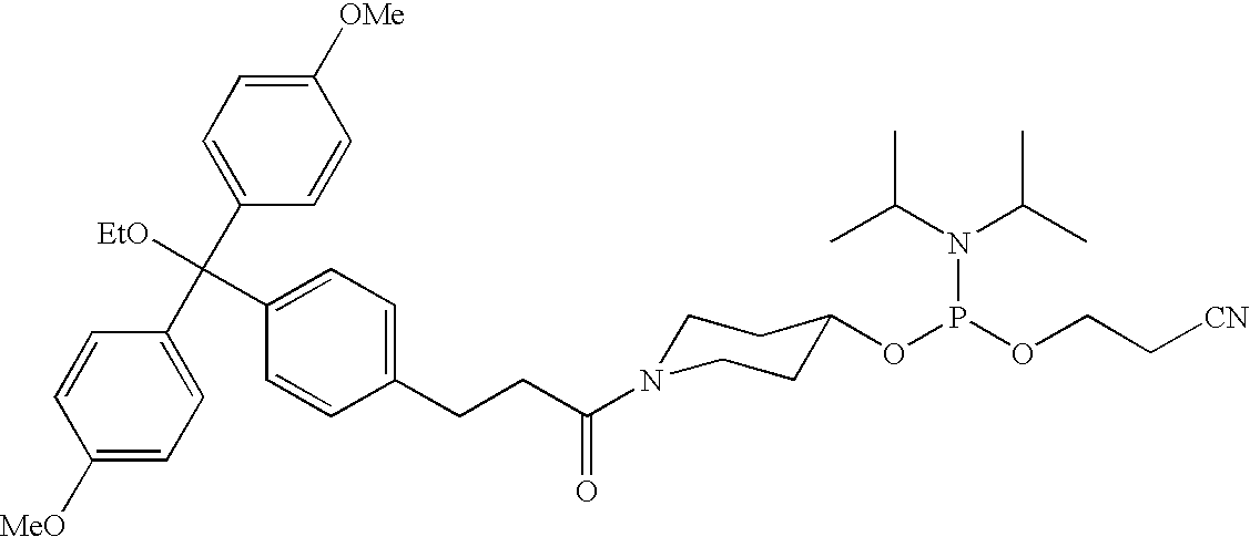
C1([MeO])=CC=C(C(C2=CC=C([OMe])C=C2)([EtO])C2=CC=C(CCC(=O)N3CCC(OP(OCC[CN])N(C(C)C)C(C)C)CC3)C=C2)C=C1
